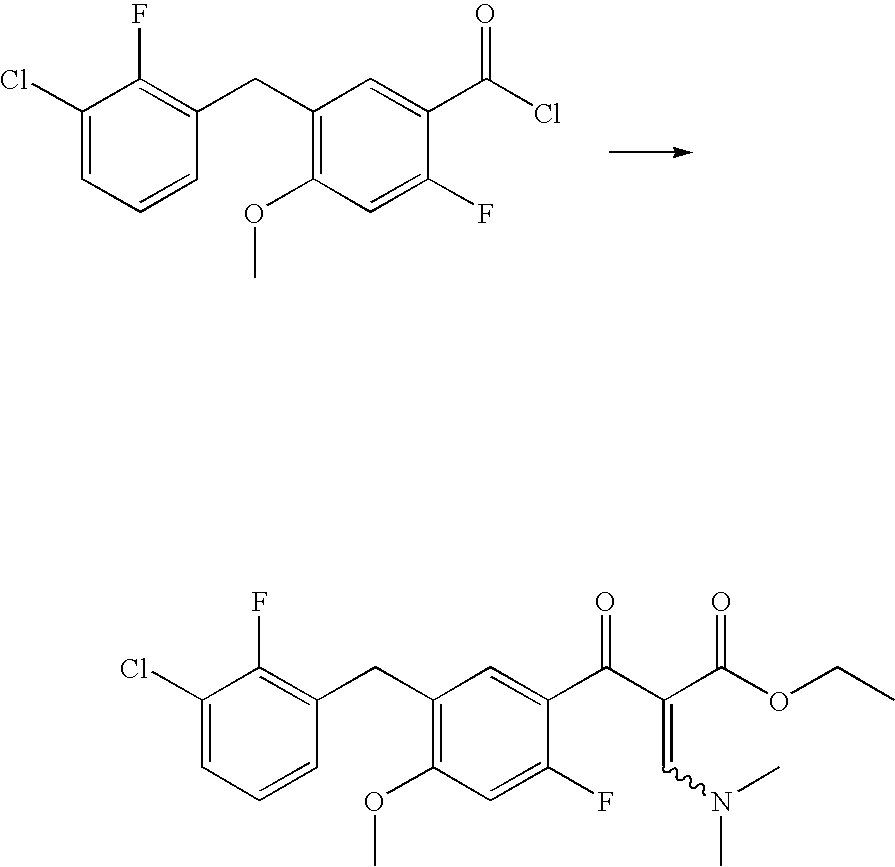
C1(Cl)=CC=CC(CC2=C(OC)C=C(F)C(C(Cl)=O)=C2)=C1F.C1(Cl)=CC=CC(CC2=C(OC)C=C(F)C(C(C(C(OCC)=O)=CN(C)C)=O)=C2)=C1F
